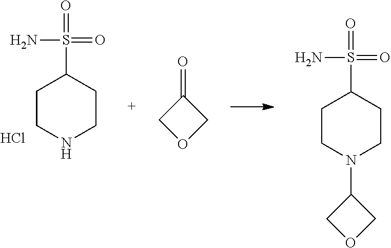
C1CN(C2COC2)CCC1S(=O)(=O)N.C1CNCCC1S(=O)(=O)N.Cl.C1OCC1=O
